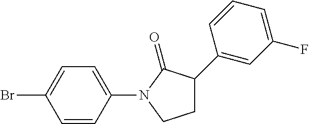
C1C(C2=CC(F)=CC=C2)C(=O)N(C2=CC=C(Br)C=C2)C1
